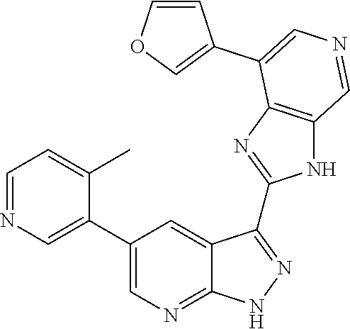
C1=NC=C(C2=CN=C3C(=C2)C(C2=NC4=C(N2)C=NC=C4C2=COC=C2)=NN3)C(C)=C1
